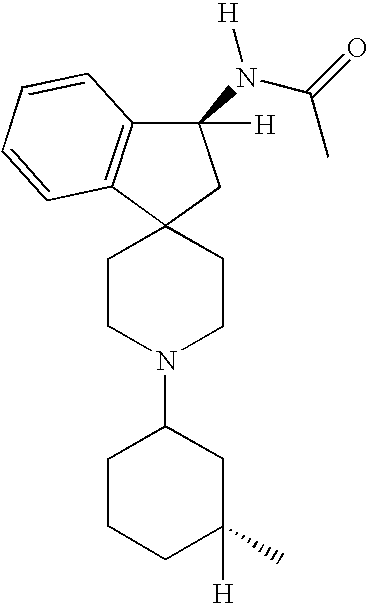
C12(CCN(C3CCCC(C)([H])C3)CC1)CC(N(C(=O)C)[H])([H])C1=C2C=CC=C1
